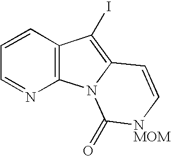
C1=CC2=C(N=C1)N1C(=C2I)C=C[NMOM]C1=O
